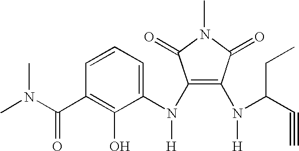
C1=CC(C(N(C)C)=O)=C(O)C(N(C2=C(N([H])C(C#C)CC)C(=O)N(C)C2=O)[H])=C1
